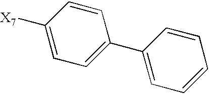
C1=C([X7])C=CC(C2=CC=CC=C2)=C1
